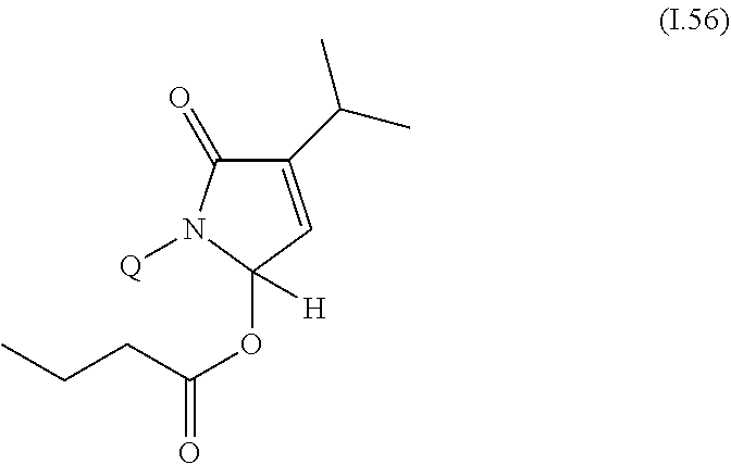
C1(C(C)C)=CC(OC(CCC)=O)([H])N([Q])C1=O
